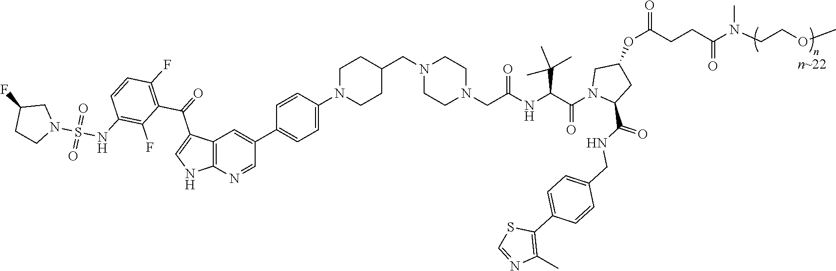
C12=C(N=CC(C3=CC=C(N4CCC(CN5CCN(CC(NC(C(N6C(C(NCC7=CC=C(C8=C(C)N=CS8)C=C7)=O)CC(OC(CCC(N(CCOC)C)=O)=O)C6)=O)C(C)(C)C)=O)CC5)CC4)C=C3)=C1)NC=C2C(C1=C(F)C=CC(NS(N2CC(F)CC2)(=O)=O)=C1F)=O
